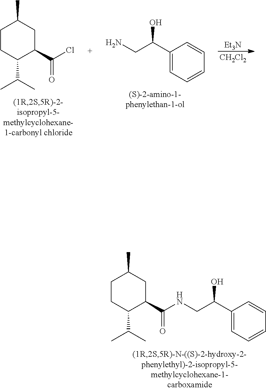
C1CC(C(C)C)C(C(NCC(C2=CC=CC=C2)O)=O)CC1C.[Et3N].[CH2Cl2].C1CC(C(C)C)C(C(Cl)=O)CC1C.NCC(C1=CC=CC=C1)O
